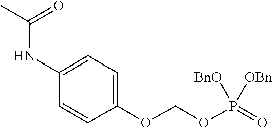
C1(OCOP([OBn])([BnO])=O)=CC=C(NC(C)=O)C=C1
